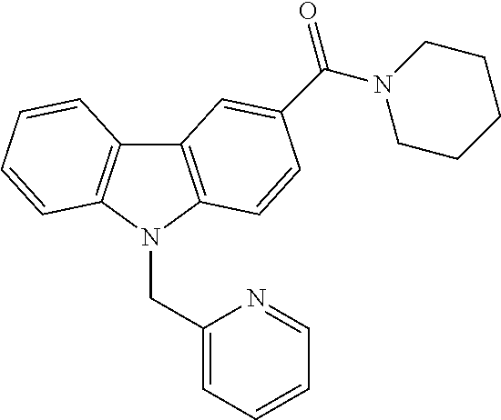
C12=C(N(CC3=CC=CC=N3)C3=C1C=CC=C3)C=CC(C(N1CCCCC1)=O)=C2
